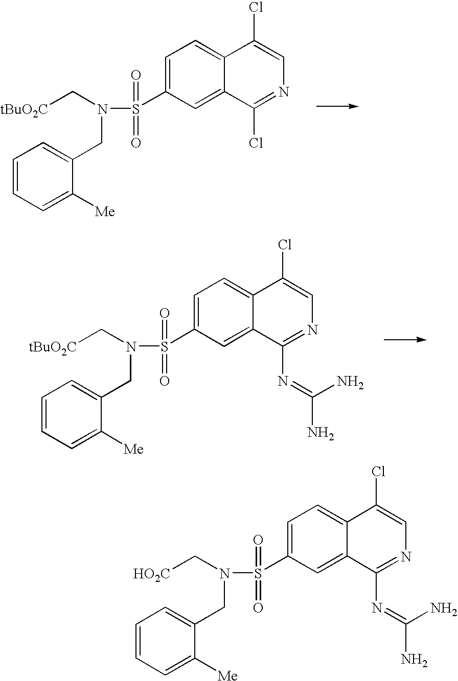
C([tBuO2C])N(S(C1=CC=C2C(=C1)C(Cl)=NC=C2Cl)(=O)=O)CC1=CC=CC=C1[Me].C([tBuO2C])N(S(C1=CC=C2C(=C1)C(N=C(N)N)=NC=C2Cl)(=O)=O)CC1=CC=CC=C1[Me].C([HO2C])N(S(C1=CC=C2C(=C1)C(N=C(N)N)=NC=C2Cl)(=O)=O)CC1=CC=CC=C1[Me]
